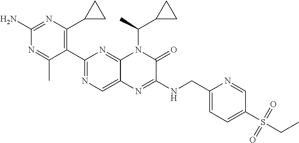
C1(N)=NC(C2CC2)=C(C2=NC=C3C(=N2)N(C(C)C2CC2)C(=O)C(NCC2=CC=C(S(CC)(=O)=O)C=N2)=N3)C(C)=N1
